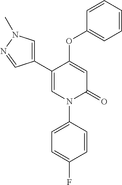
C1=C(OC2=CC=CC=C2)C(C2=CN(C)N=C2)=CN(C2=CC=C(F)C=C2)C1=O
